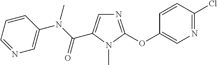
C1=C(C(N(C)C2=CN=CC=C2)=O)N(C)C(OC2=CN=C(Cl)C=C2)=N1
